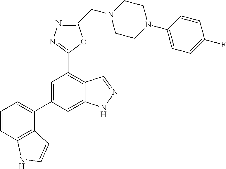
C1CN(CC2=NN=C(C3=C4C(=CC(C5=CC=CC6=C5C=CN6)=C3)NN=C4)O2)CCN1C1=CC=C(F)C=C1
